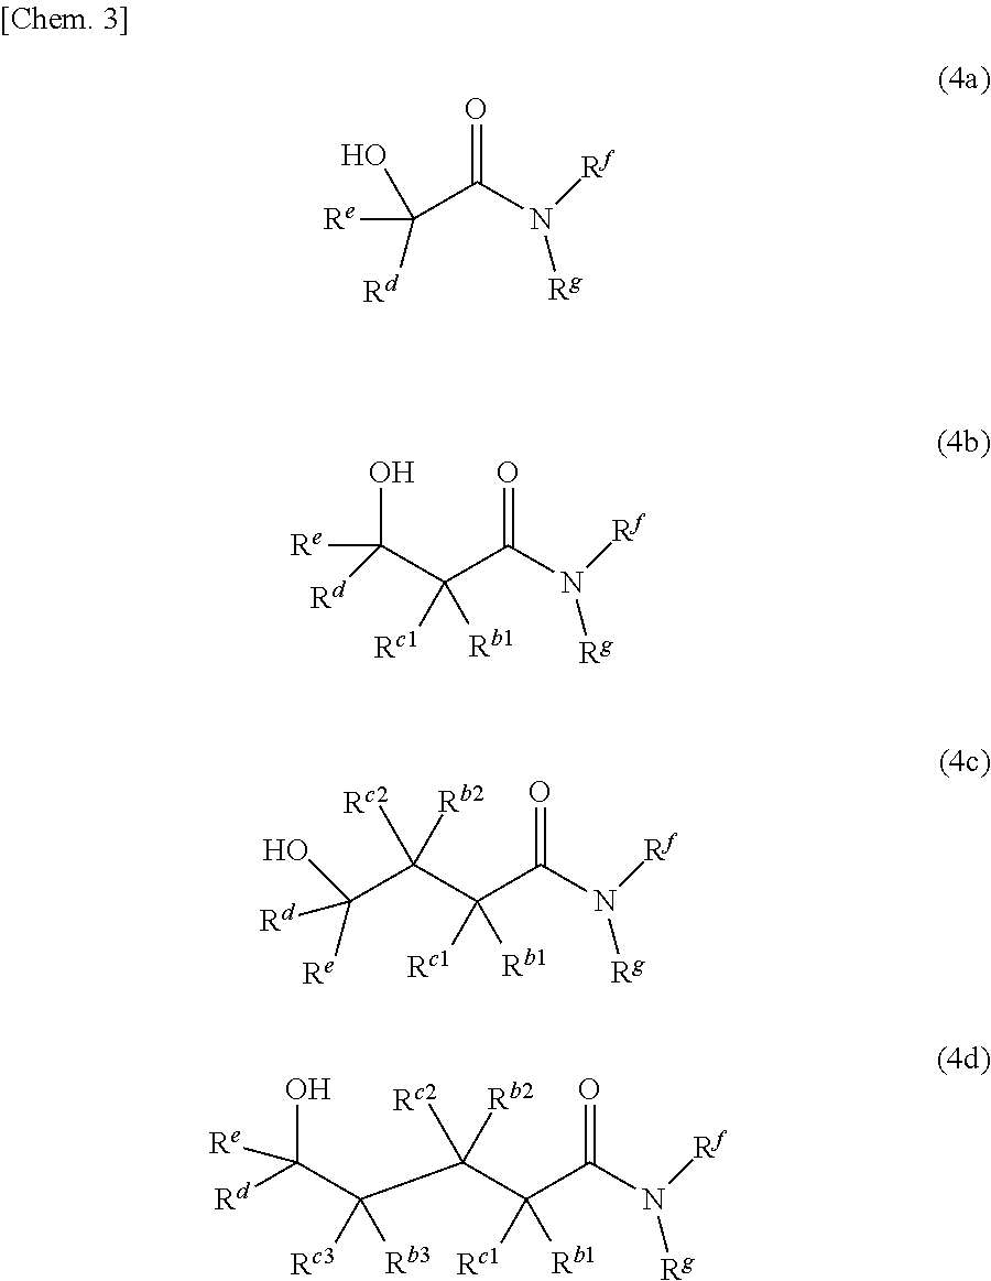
C(C(N([Rg])[Rf])=O)([Re])(O)[Rd].C(C(N([Rg])[Rf])=O)(C([Re])(O)[Rd])([Rb1])[Rc1].C(C(N([Rg])[Rf])=O)(C(C([Re])([Rd])O)([Rb2])[Rc2])([Rb1])[Rc1].C(C(N([Rg])[Rf])=O)(C(C(C(O)([Rd])[Re])([Rc3])[Rb3])([Rb2])[Rc2])([Rb1])[Rc1]
